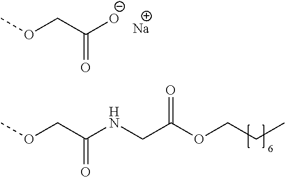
COCC([O-])=O.COCC(NCC(OCCC)=O)=O.[Na]
